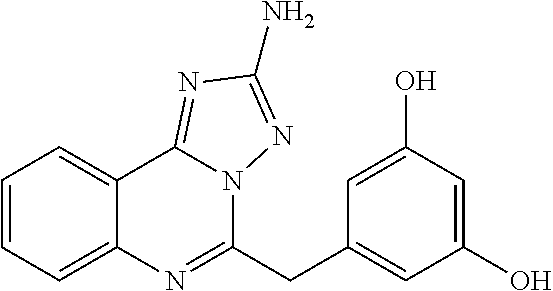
C1=CC=C2C(=C1)N=C(CC1=CC(O)=CC(O)=C1)N1C2=NC(N)=N1
